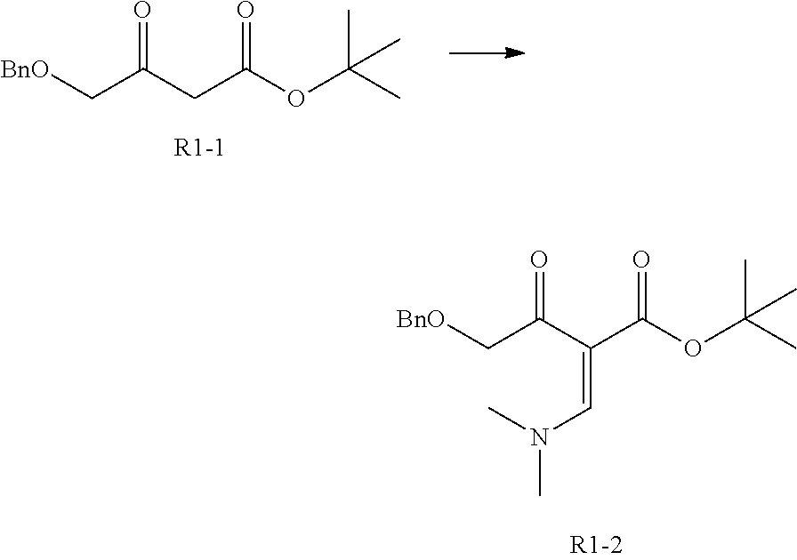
[BnO]CC(C(C(OC(C)(C)C)=O)=CN(C)C)=O.[BnO]CC(CC(OC(C)(C)C)=O)=O
